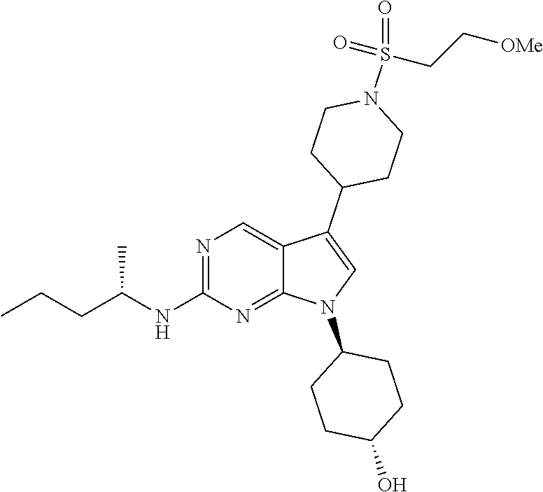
N1=C(NC(CCC)C)N=C2C(=C1)C(C1CCN(S(=O)(CC[OMe])=O)CC1)=CN2C1CCC(O)CC1
